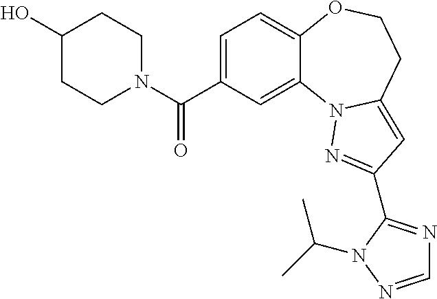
C1=C(C(N2CCC(O)CC2)=O)C=C2C(=C1)OCCC1=CC(C3=NC=NN3C(C)C)=NN21
